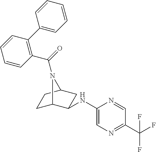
C1C2C(NC3=CN=C(C(F)(F)F)C=N3)CC(C1)N2C(=O)C1=C(C2=CC=CC=C2)C=CC=C1
